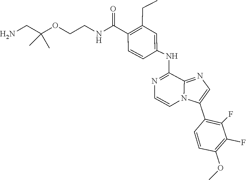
N1=C(NC2=CC(CC)=C(C(NCCOC(C)(C)CN)=O)C=C2)C2=NC=C(C3=C(F)C(F)=C(OC)C=C3)N2C=C1
